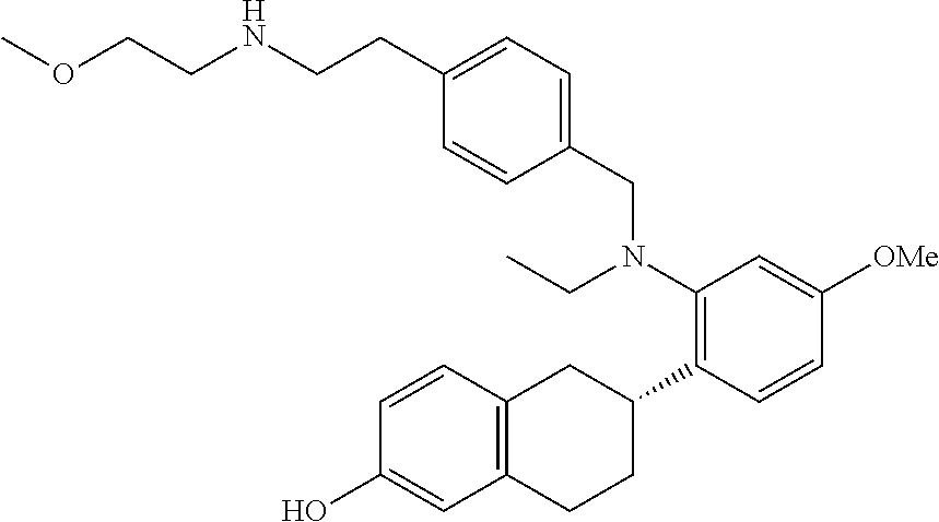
C1(O)=CC2=C(C=C1)CC(C1=C(N(CC3=CC=C(CCNCCOC)C=C3)CC)C=C([OMe])C=C1)CC2
